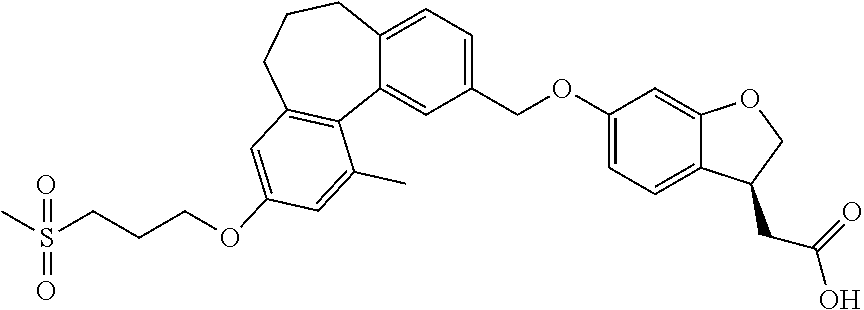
C1(COC2=CC=C3C(=C2)OCC3CC(=O)O)=CC=C2C(=C1)C1=C(CCC2)C=C(OCCCS(C)(=O)=O)C=C1C
